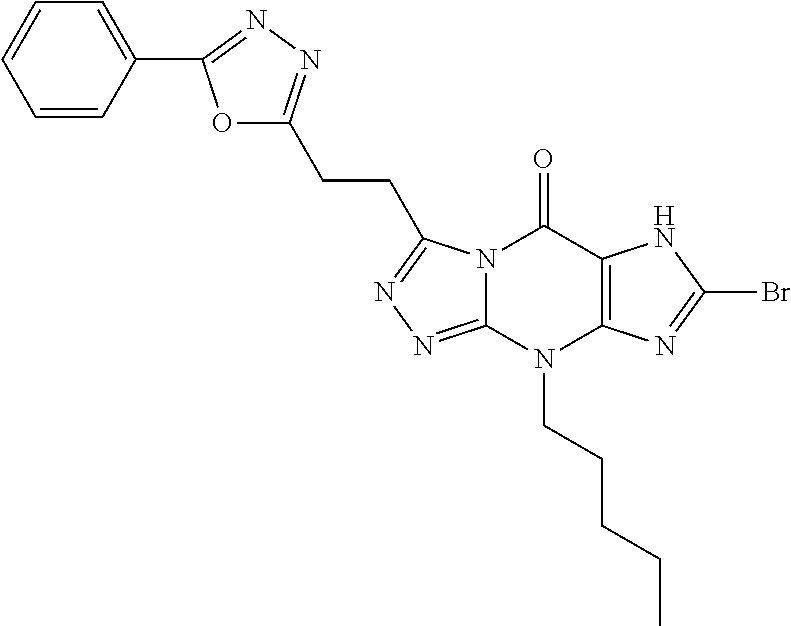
N12C(=NN=C1CCC1=NN=C(C3=CC=CC=C3)O1)N(CCCCC)C1=C(C2=O)NC(Br)=N1
